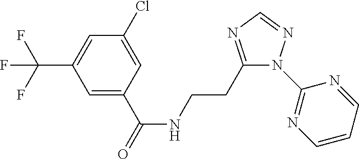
C1=C(C(=O)NCCC2=NC=NN2C2=NC=CC=N2)C=C(Cl)C=C1C(F)(F)F
